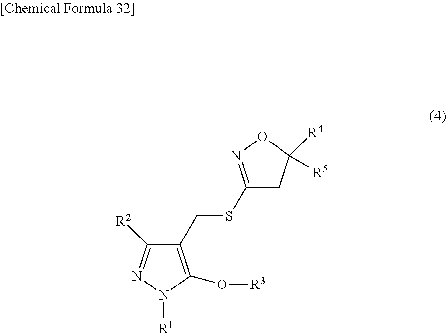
C1(SCC2=C(O[R3])N([R1])N=C2[R2])=NOC([R4])([R5])C1
